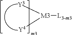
[Y3][M3]([L3-m3])[Y4]
